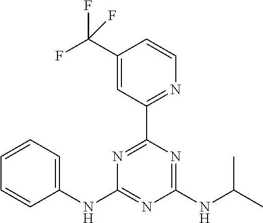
C1=CC=C(NC2=NC(NC(C)C)=NC(C3=NC=CC(C(F)(F)F)=C3)=N2)C=C1
